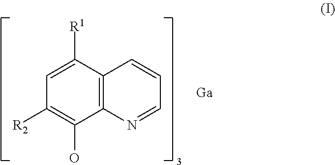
C1([R1])=CC([R2])=C(O)C2=C1C=CC=N2.[Ga]
